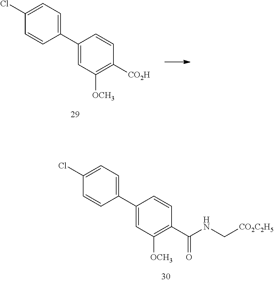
C1(Cl)=CC=C(C2=CC([OCH3])=C([CO2H])C=C2)C=C1.C1(Cl)=CC=C(C2=CC([OCH3])=C(C(NC[CO2C2H5])=O)C=C2)C=C1
